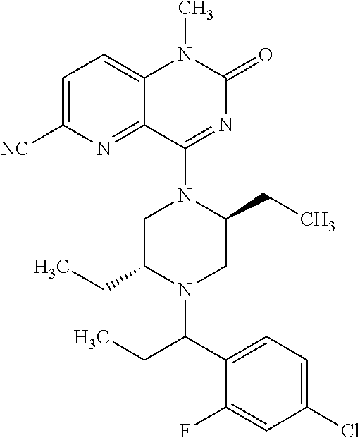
C1=C([NC])N=C2C(=C1)N(C)C(=O)N=C2N1C(CC)CN(C(C2=CC=C(Cl)C=C2F)CC)C(CC)C1
